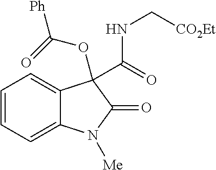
C1=CC=C2C(=C1)C(C(=O)NC[CO2Et])(OC([Ph])=O)C(=O)N2[Me]
